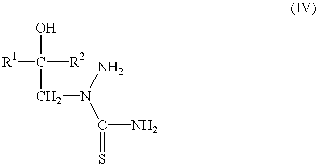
[R1]C([R2])(O)CN(N)C(N)=S
